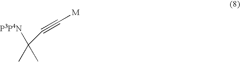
C([P3P4N])(C)(C)C#C[M]
